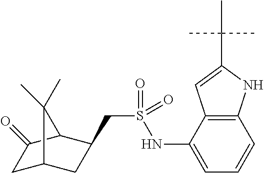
C(S(NC1=CC=CC2=C1C=C(C(C)(C)C)N2)(=O)=O)C1CC2CC(=O)C1C2(C)C
